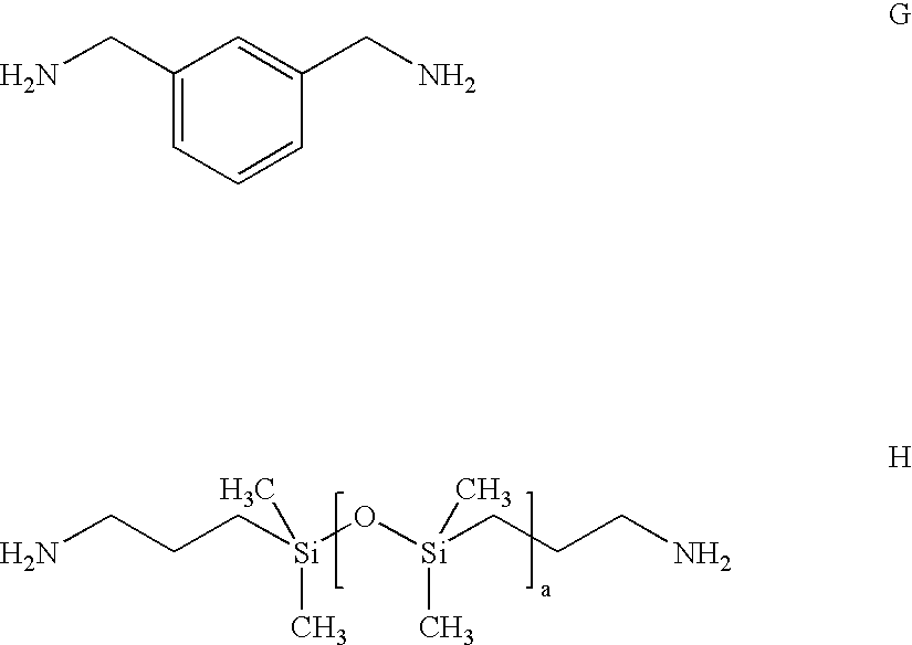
C1(CN)=CC=CC(CN)=C1.NCCC[Si](C)(C)O[Si](CCCN)(C)C
